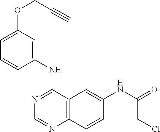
N1=CN=C(NC2=CC(OCC#C)=CC=C2)C2=C1C=CC(NC(CCl)=O)=C2
